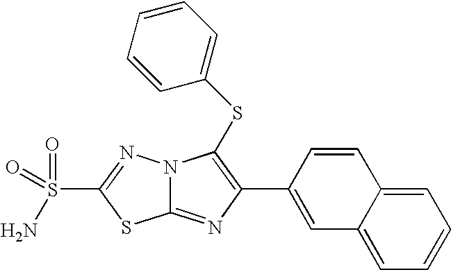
C12=NC(C3=CC4=CC=CC=C4C=C3)=C(SC3=CC=CC=C3)N1N=C(S(=O)(=O)N)S2
